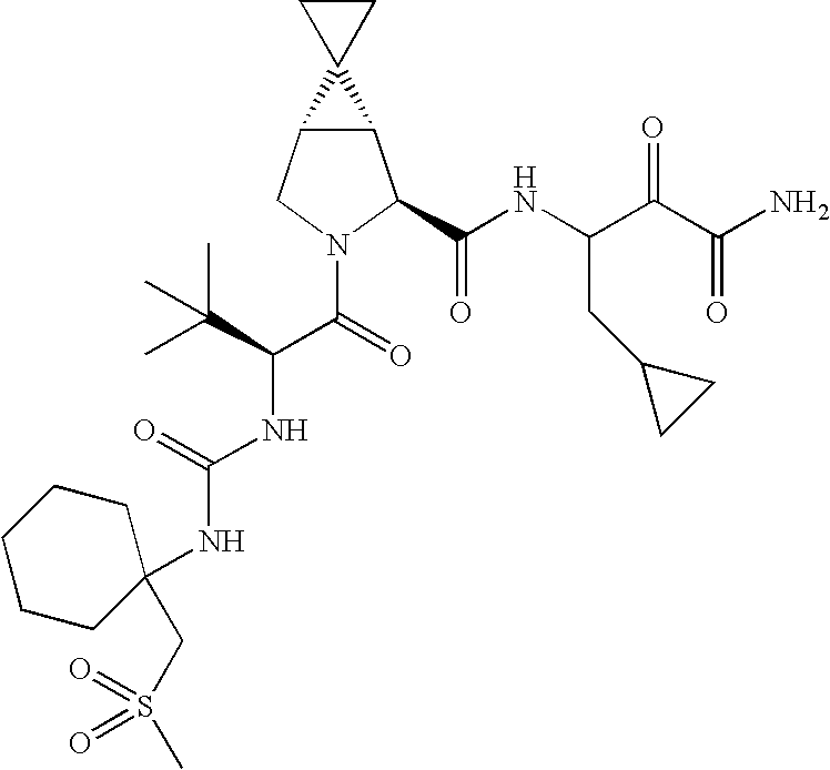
C12C(CN(C(C(NC(=O)NC3(CS(=O)(C)=O)CCCCC3)C(C)(C)C)=O)C1C(NC(C(C(N)=O)=O)CC1CC1)=O)C21CC1
